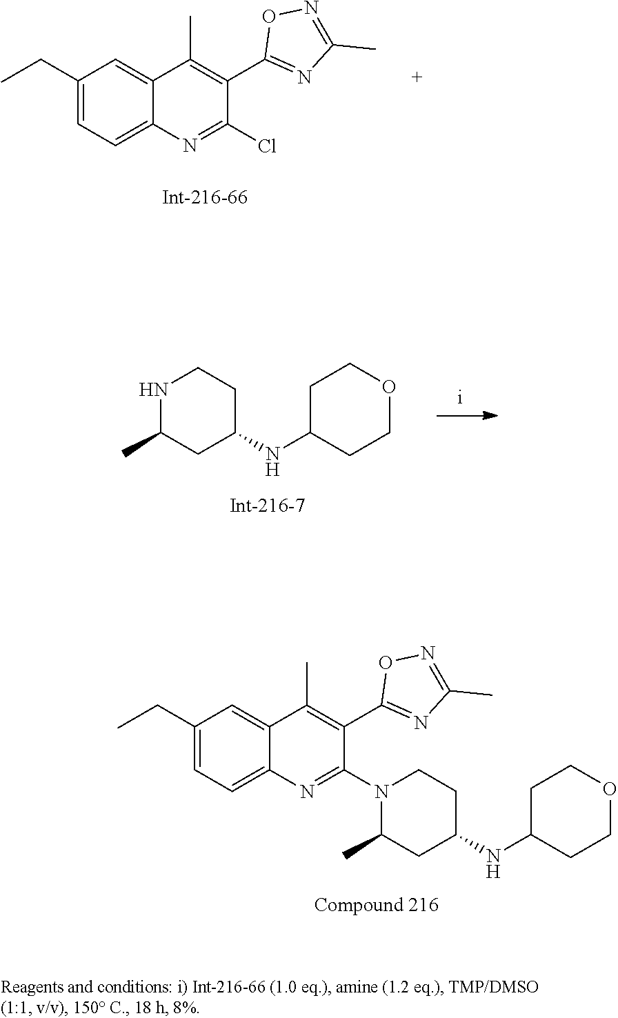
N1C(C)CC(NC2CCOCC2)CC1.C1(CC)=CC=C2C(=C1)C(C)=C(C1=NC(C)=NO1)C(Cl)=N2.C1(CC)=CC=C2C(=C1)C(C)=C(C1=NC(C)=NO1)C(N1C(C)CC(NC3CCOCC3)CC1)=N2
